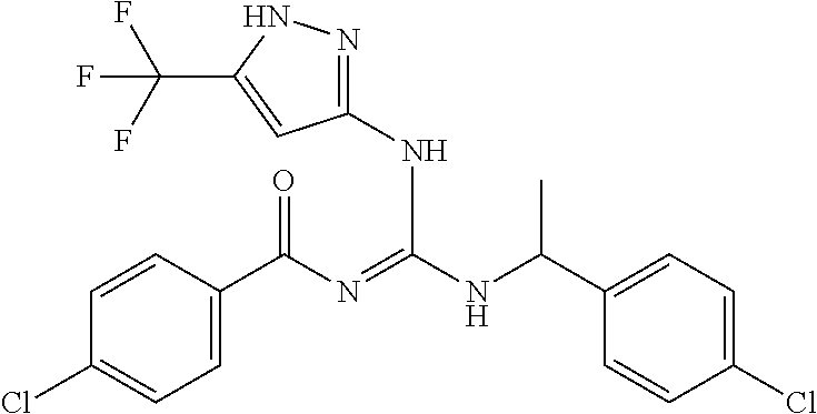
C1=CC(C(N=C(NC(C2=CC=C(Cl)C=C2)C)NC2=NNC(C(F)(F)F)=C2)=O)=CC=C1Cl
